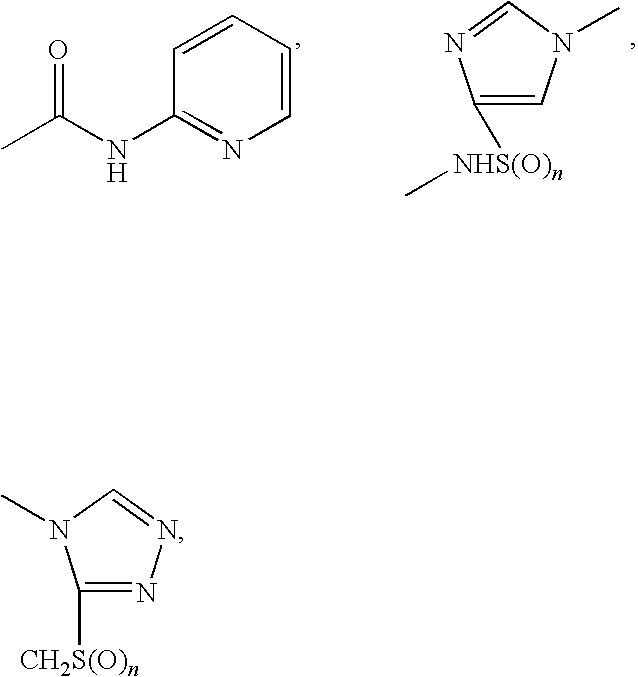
C1=CC=CC(NC(C)=O)=N1.C1([NHS(O)n]C)=CN(C)C=N1.C1([CH2S(O)n])=NN=CN1C
